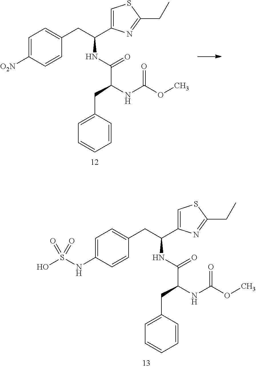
N(C1=CC=C(CC(C2=CSC(CC)=N2)NC(C(NC(OC)=O)CC2=CC=CC=C2)=O)C=C1)S(O)(=O)=O.[O2N]C1=CC=C(CC(C2=CSC(CC)=N2)NC(C(NC(OC)=O)CC2=CC=CC=C2)=O)C=C1
